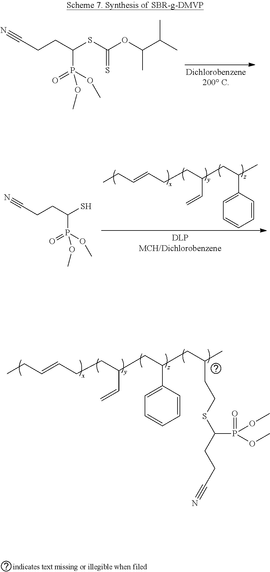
C(CC(SC(OC(C(C)C)C)=S)P(OC)(=O)OC)C#N.CCC=CCCC(CC(C)C1=CC=CC=C1)C=C.C(CC(S)P(OC)(=O)OC)C#N.CCC=CCCC(CC(CC(C)CCSC(CCC#N)P(OC)(OC)=O)C1=CC=CC=C1)C=C
